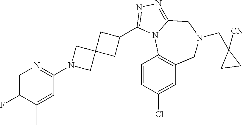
C1(F)=CN=C(N2CC3(C2)CC(C2=NN=C4N2C2=C(CN(CC5([CN])CC5)C4)C=C(Cl)C=C2)C3)C=C1C
